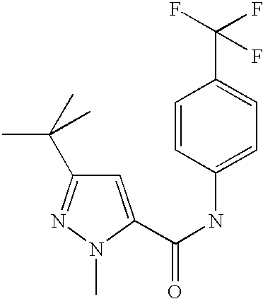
C1=CC(NC(=O)C2=CC(C(C)(C)C)=NN2C)=CC=C1C(F)(F)F
